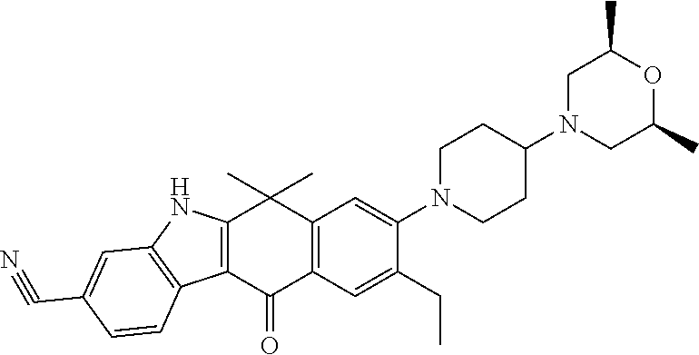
C12=C(C(=O)C3=C(C1(C)C)C=C(N1CCC(N4CC(C)OC(C)C4)CC1)C(CC)=C3)C1=C(N2)C=C(C#N)C=C1
